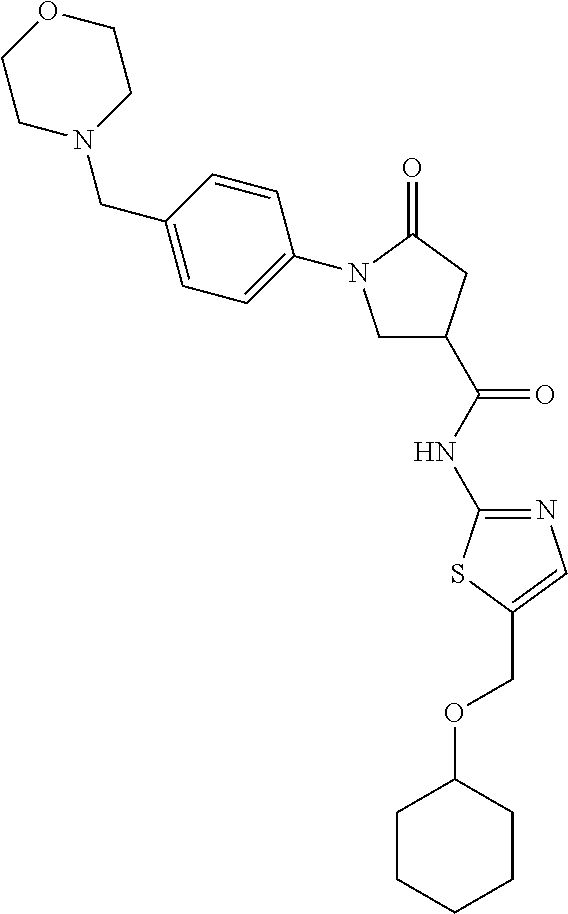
C1N(CC2=CC=C(N3CC(C(NC4=NC=C(COC5CCCCC5)S4)=O)CC3=O)C=C2)CCOC1
